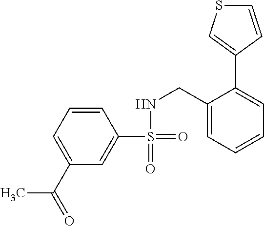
C1(C(C)=O)=CC=CC(S(=O)(=O)NCC2=CC=CC=C2C2=CSC=C2)=C1
